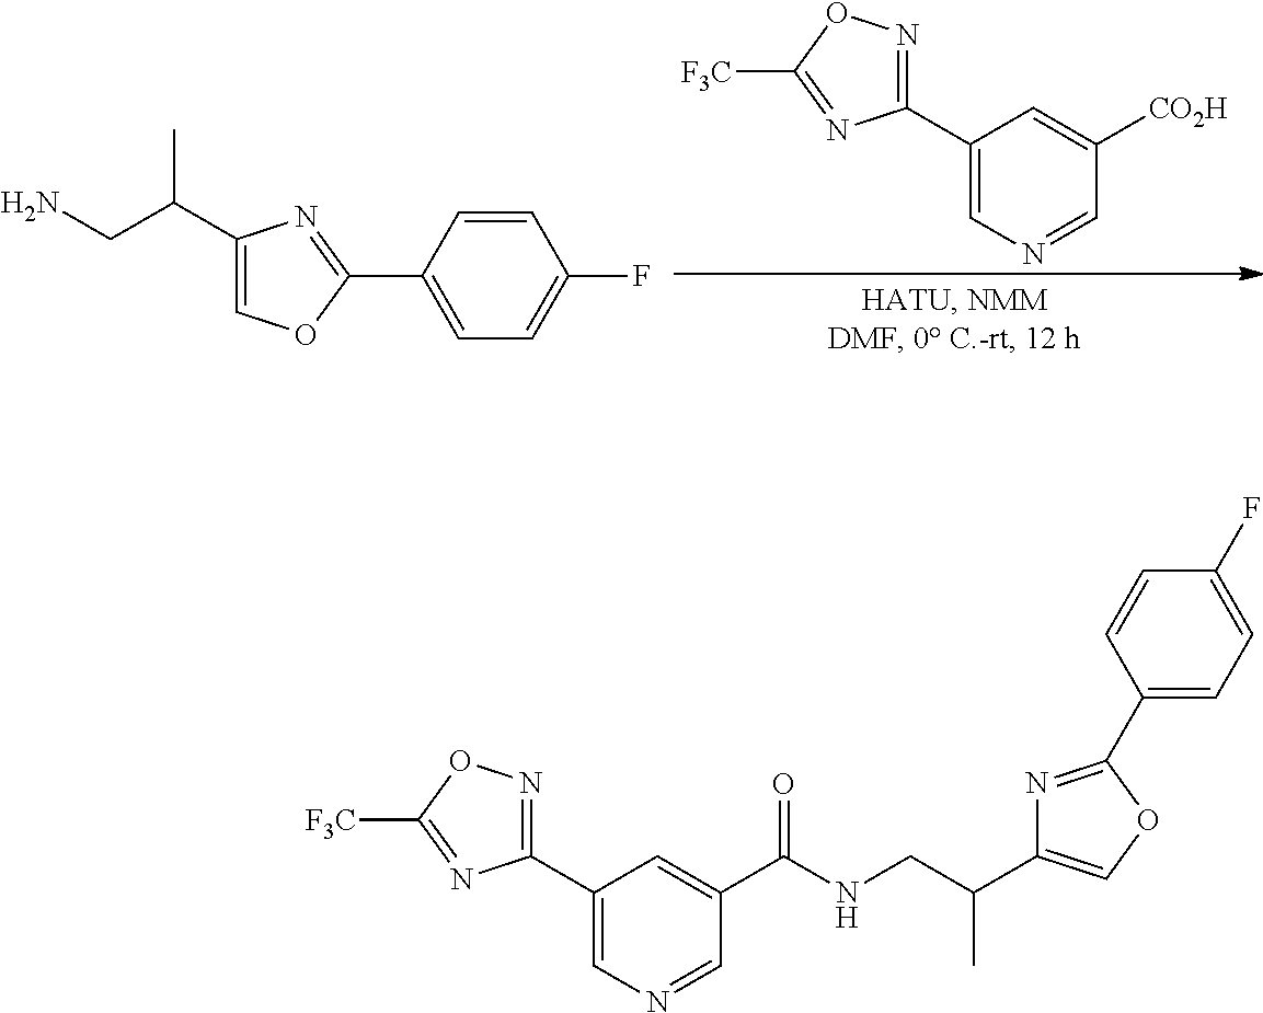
C1(C2=NOC([F3C])=N2)=CN=CC([CO2H])=C1.C1(C(CN)C)=COC(C2=CC=C(F)C=C2)=N1.C1(C2=NOC([F3C])=N2)=CN=CC(C(NCC(C2=COC(C3=CC=C(F)C=C3)=N2)C)=O)=C1
